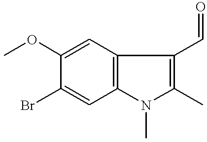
C1(OC)=CC2=C(C=C1Br)N(C)C(C)=C2C=O
